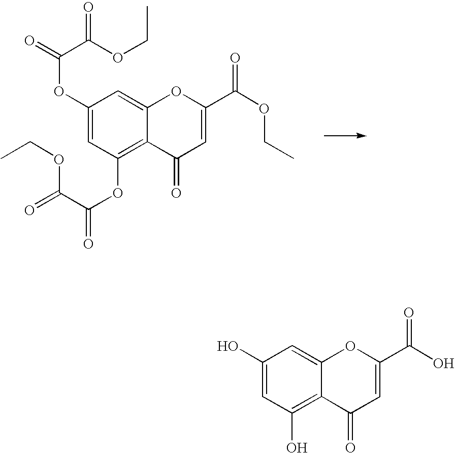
C1(OC(=O)C(=O)OCC)=CC(OC(C(=O)OCC)=O)=C2C(=C1)OC(C(OCC)=O)=CC2=O.C1(O)=CC(O)=C2C(=C1)OC(C(O)=O)=CC2=O
